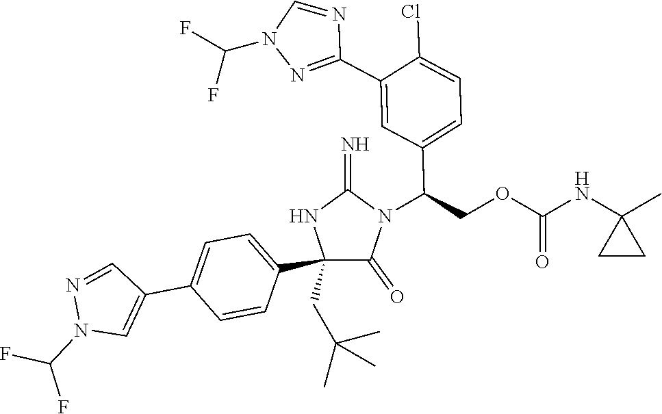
C1(C2=CC=C(C3=CN(C(F)F)N=C3)C=C2)(CC(C)(C)C)C(=O)N(C(COC(NC2(C)CC2)=O)C2=CC=C(Cl)C(C3=NN(C(F)F)C=N3)=C2)C(=N)N1
